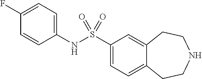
C1(NS(C2=CC=C3C(=C2)CCNCC3)(=O)=O)=CC=C(F)C=C1
